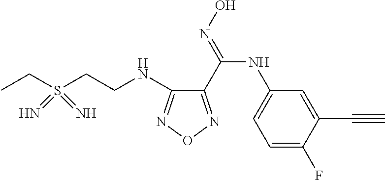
C(CNC1=NON=C1C(=NO)NC1=CC=C(F)C(C#C)=C1)S(CC)(=N)=N
